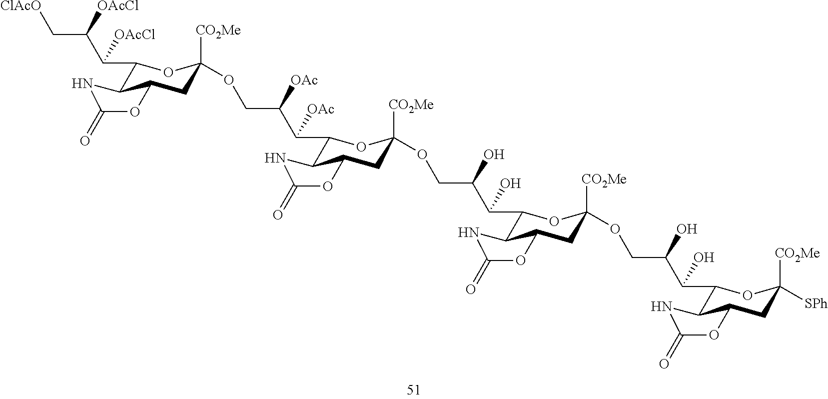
C1(C(C(C[ClAcO])[OAcCl])[OAcCl])C2C(CC([CO2Me])(OCC(C(C3C4C(CC([CO2Me])(OCC(C(C5C6C(CC([CO2Me])(OCC(C(C7C8C(CC([CO2Me])([SPh])O7)OC(=O)N8)O)O)O5)OC(=O)N6)O)O)O3)OC(=O)N4)[OAc])[OAc])O1)OC(=O)N2
